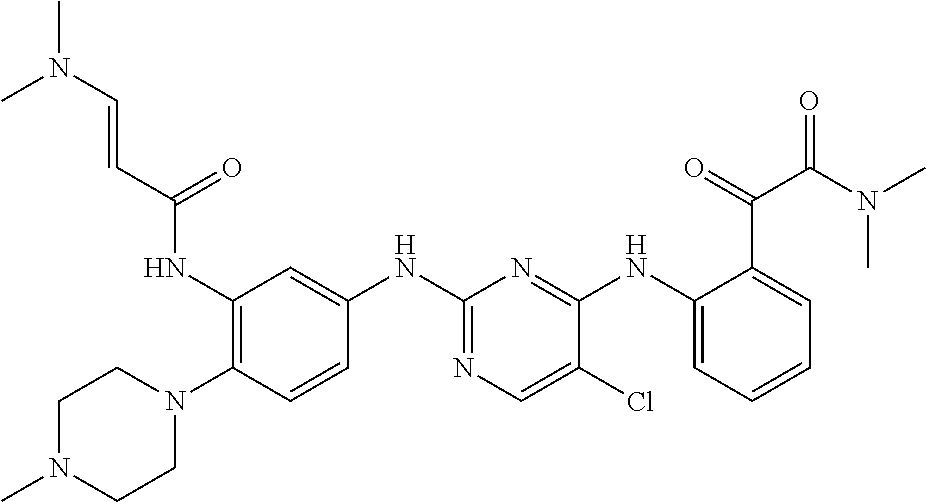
C1(NC(C=CN(C)C)=O)=C(N2CCN(C)CC2)C=CC(NC2=NC=C(Cl)C(NC3=CC=CC=C3C(=O)C(N(C)C)=O)=N2)=C1
